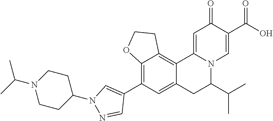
C12=C(C3=CN(C4CCN(C(C)C)CC4)N=C3)C=C3C(=C1CCO2)C1=CC(=O)C(C(=O)O)=CN1C(C(C)C)C3
